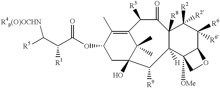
C1([R9])C2([H])C([R8])(C(=O)C([R3])C3=C(C)C(OC(C(C([R5])[R4p(O)OCHN])[R1])=O)CC1(O)C3(C)C)C([R2])([R2])C([R6])([R6])C1C2([OMe])CO1
